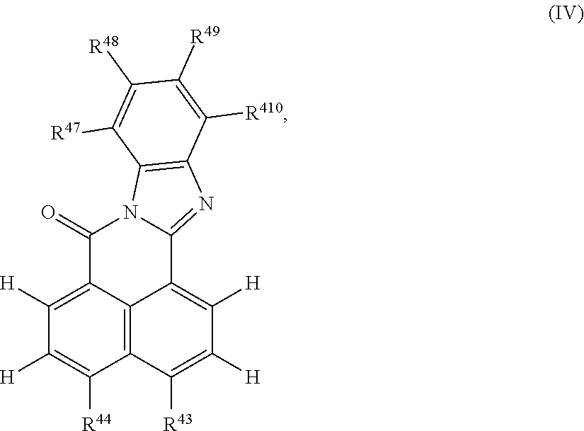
C1([H])=C2C3=C(C([R44])=C1[H])C([R43])=C([H])C([H])=C3C1=NC3=C(N1C2=O)C([R47])=C([R48])C([R49])=C3[R410]
